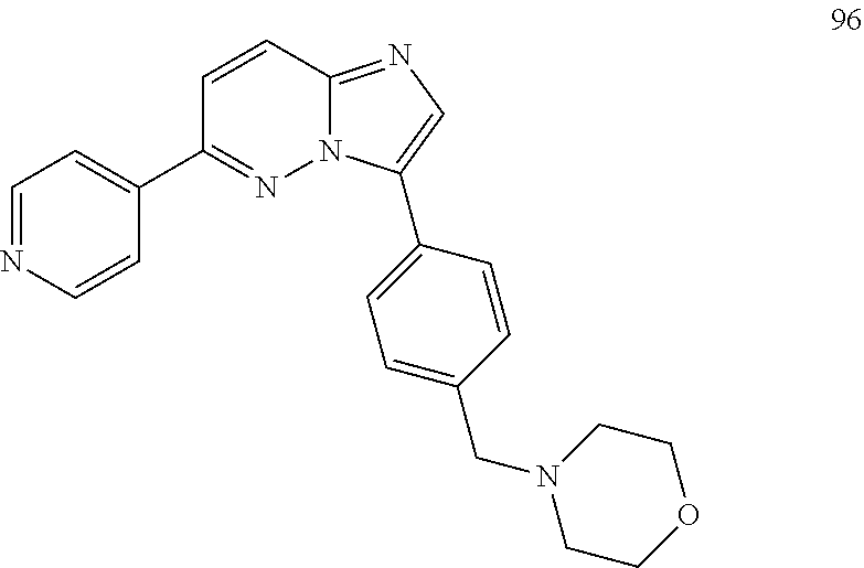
C1(C2=NN3C(=NC=C3C3=CC=C(CN4CCOCC4)C=C3)C=C2)=CC=NC=C1
